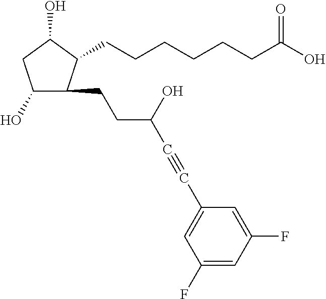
C(CCCC(O)=O)CCC1C(CCC(C#CC2=CC(F)=CC(F)=C2)O)C(O)CC1O
